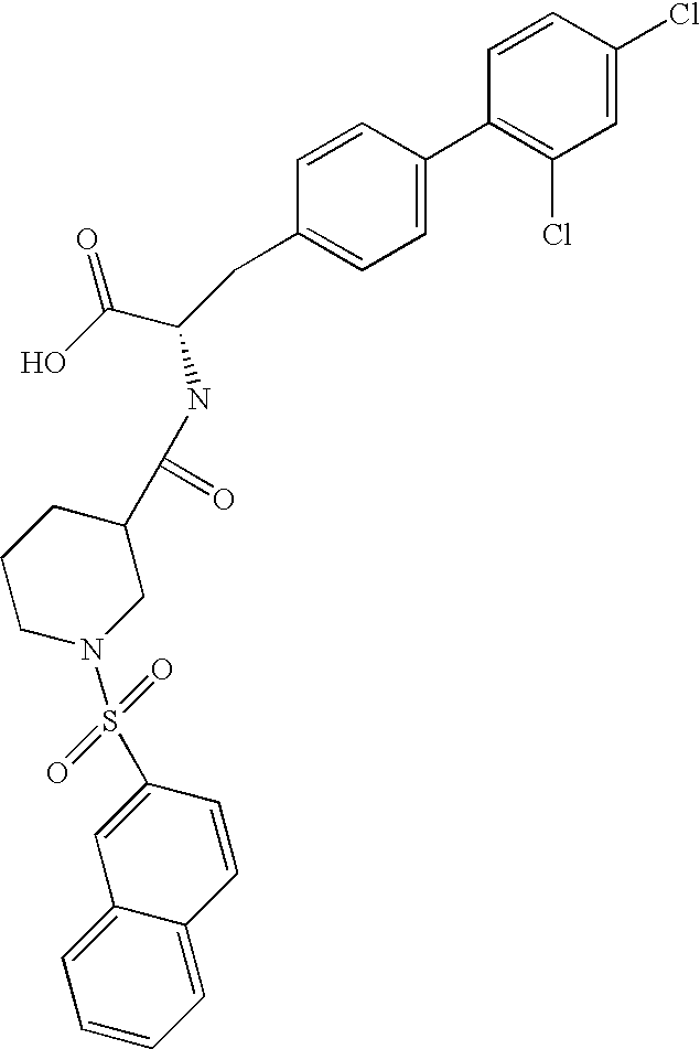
C1=CC(Cl)=CC(Cl)=C1C1=CC=C(CC(C(O)=O)NC(C2CCCN(S(=O)(=O)C3=CC4=CC=CC=C4C=C3)C2)=O)C=C1
